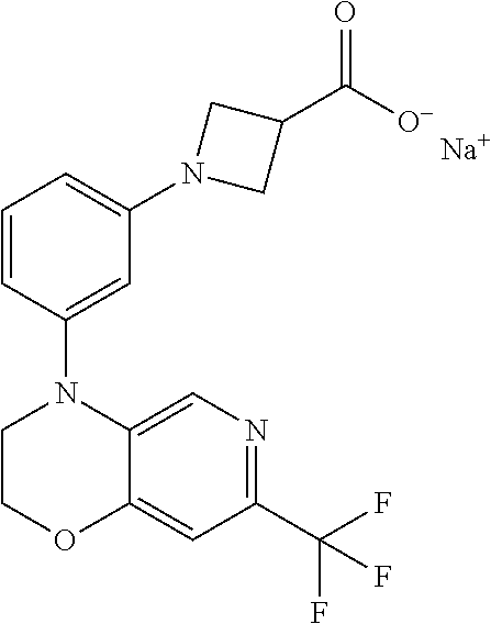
C1CN(C2=CC(N3CC(C([O-])=O)C3)=CC=C2)C2=CN=C(C(F)(F)F)C=C2O1.[Na]
